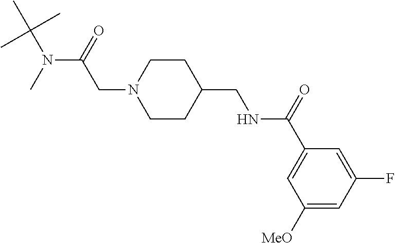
CC(N(C)C(=O)CN1CCC(CNC(C2=CC([MeO])=CC(F)=C2)=O)CC1)(C)C
